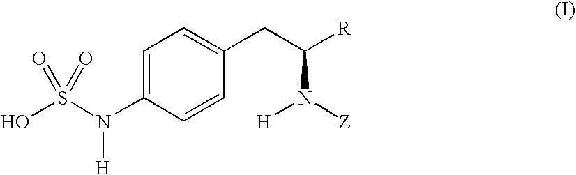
C1=C(N(S(O)(=O)=O)[H])C=CC(CC([R])N([Z])[H])=C1
